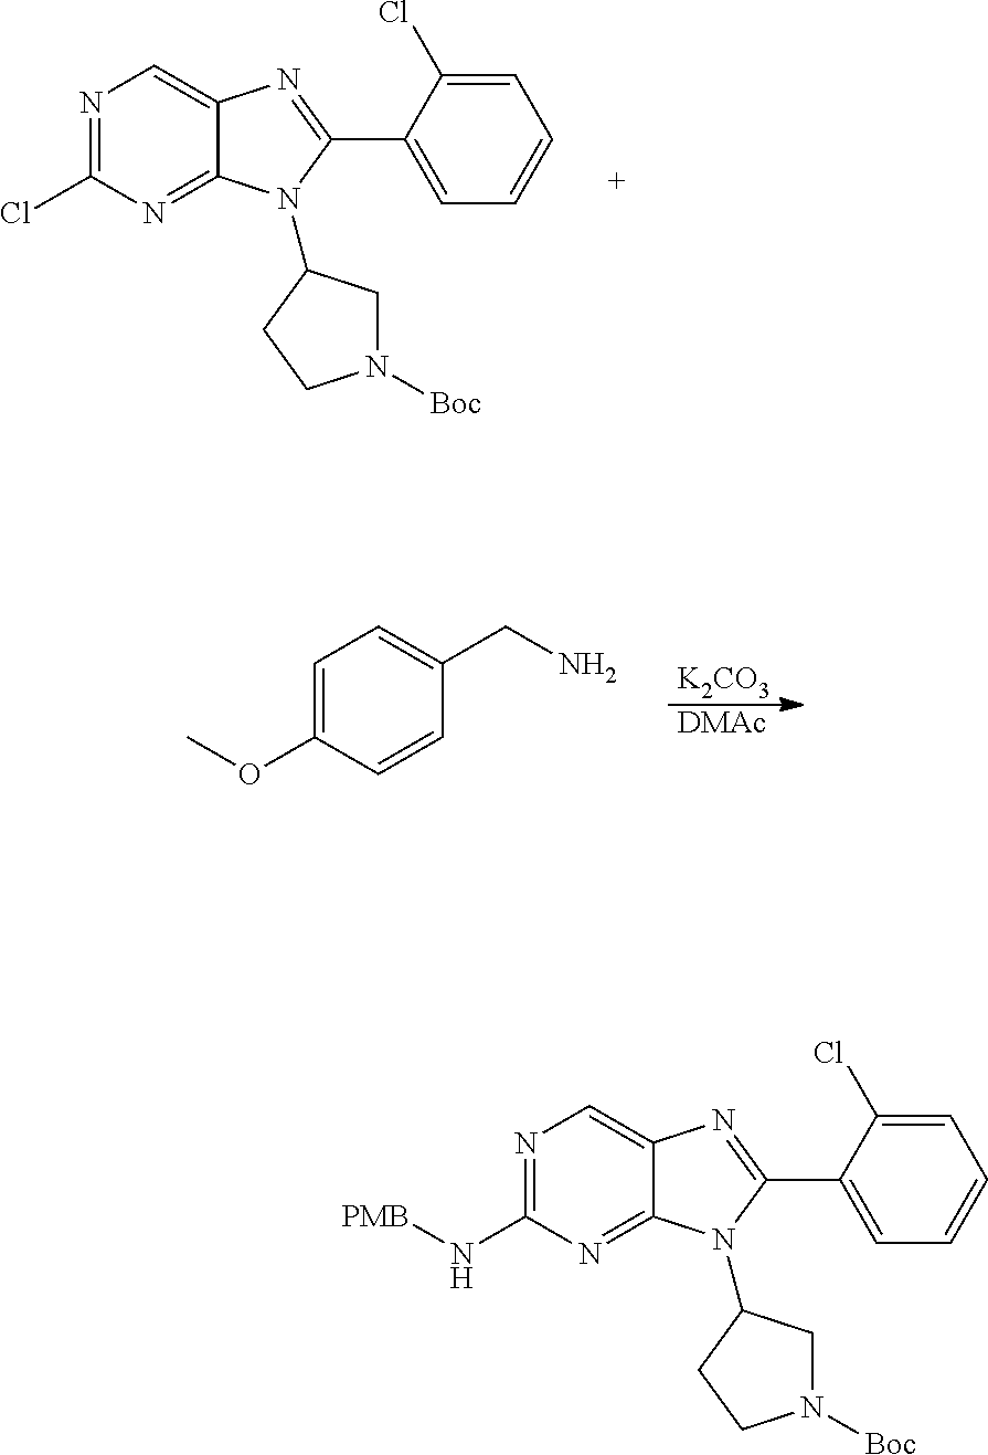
N1([Boc])CC(N2C3=NC(Cl)=NC=C3N=C2C2=CC=CC=C2Cl)CC1.[K2CO3].[DMAc].C1=C(OC)C=CC(CN)=C1.N1([Boc])CC(N2C3=NC(N[PMB])=NC=C3N=C2C2=CC=CC=C2Cl)CC1
